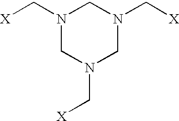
N1(C[X])CN(C[X])CN(C[X])C1
